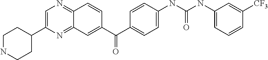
C1=C(C2CCNCC2)N=C2C(=N1)C=CC(C(C1=CC=C(NC(NC3=CC=CC([CF3])=C3)=O)C=C1)=O)=C2
